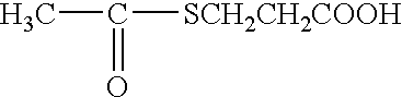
CC(=O)[SCH2CH2COOH]
